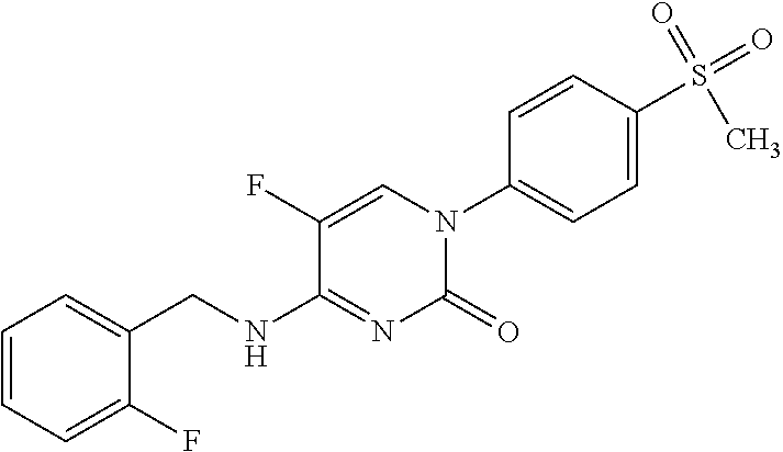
C1(=O)N=C(NCC2=CC=CC=C2F)C(F)=CN1C1=CC=C(S(=O)(=O)C)C=C1
